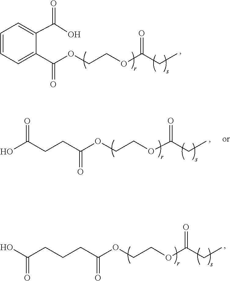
C1=C(C(=O)OCCOC(=O)CC)C(C(=O)O)=CC=C1.C(C(=O)OCCOC(=O)CC)CC(O)=O.C(C(=O)OCCOC(=O)CC)CCC(=O)O
